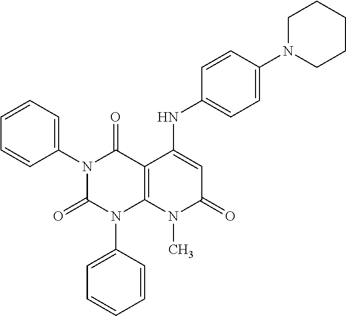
C1(N2C(=O)N(C3=CC=CC=C3)C3=C(C2=O)C(NC2=CC=C(N4CCCCC4)C=C2)=CC(=O)N3C)=CC=CC=C1
